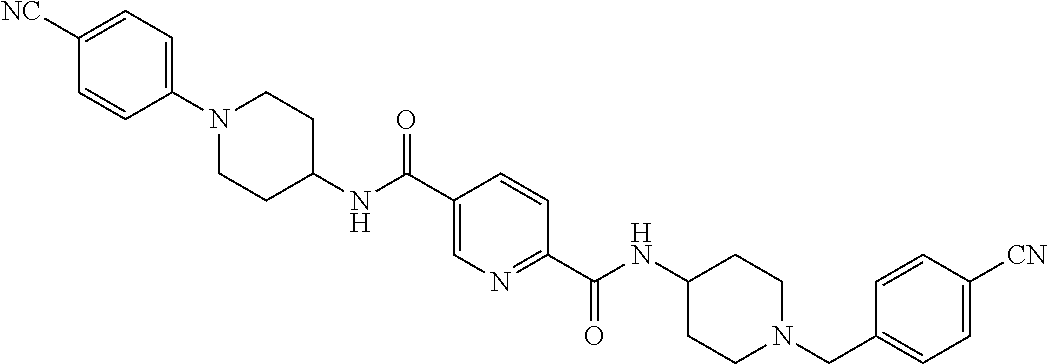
C1C(NC(C2=CN=C(C(=O)NC3CCN(CC4=CC=C([CN])C=C4)CC3)C=C2)=O)CCN(C2=CC=C([NC])C=C2)C1
